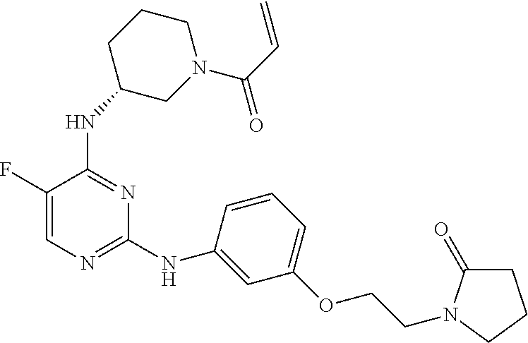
C1=C(F)C(NC2CN(C(C=C)=O)CCC2)=NC(NC2=CC(OCCN3C(=O)CCC3)=CC=C2)=N1
